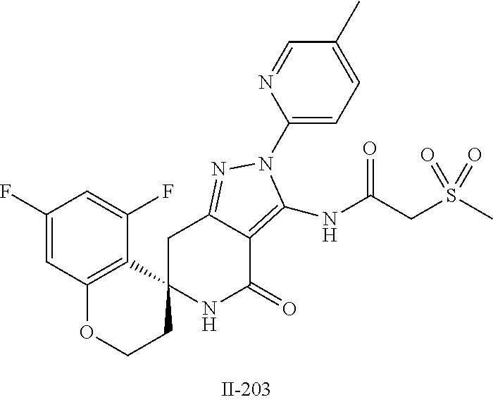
C1C2(NC(=O)C3=C(NC(CS(C)(=O)=O)=O)N(C4=CC=C(C)C=N4)N=C13)CCOC1=C2C(F)=CC(F)=C1
